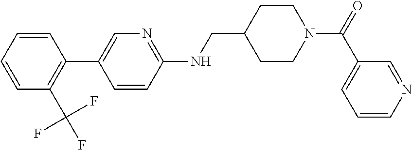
C1=CC=CC(C2=CN=C(NCC3CCN(C(C4=CC=CN=C4)=O)CC3)C=C2)=C1C(F)(F)F
